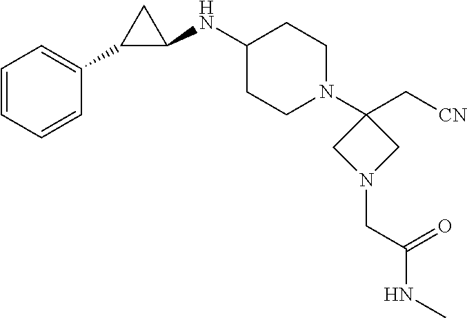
C1=CC=CC(C2C(NC3CCN(C4(C[CN])CN(CC(NC)=O)C4)CC3)C2)=C1
